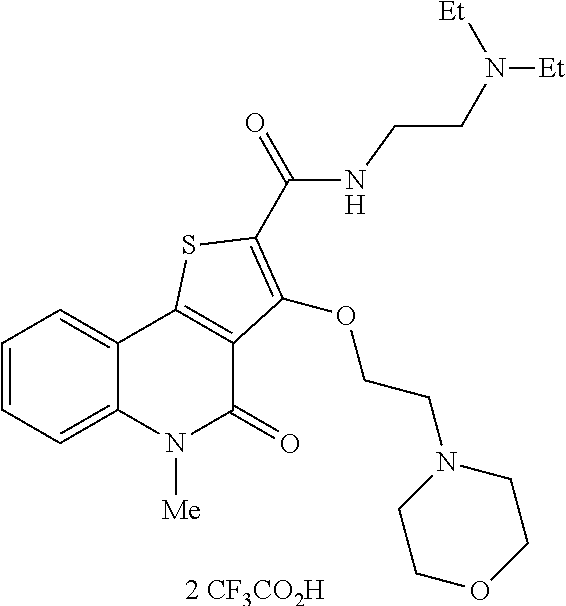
[2 CF3CO2H].C1=CC=C2C(=C1)C1=C(C(=O)N2[Me])C(OCCN2CCOCC2)=C(C(=O)NCCN([Et])[Et])S1
